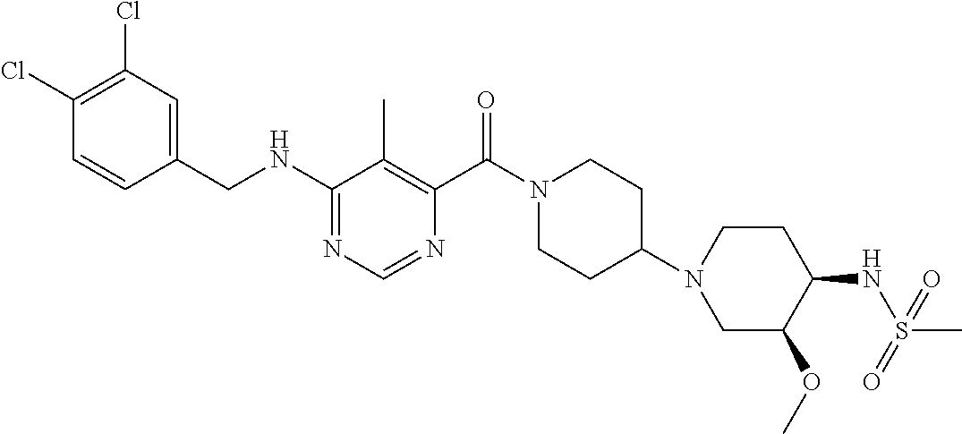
C1(NCC2=CC(Cl)=C(Cl)C=C2)=NC=NC(C(N2CCC(N3CC(OC)C(NS(C)(=O)=O)CC3)CC2)=O)=C1C
